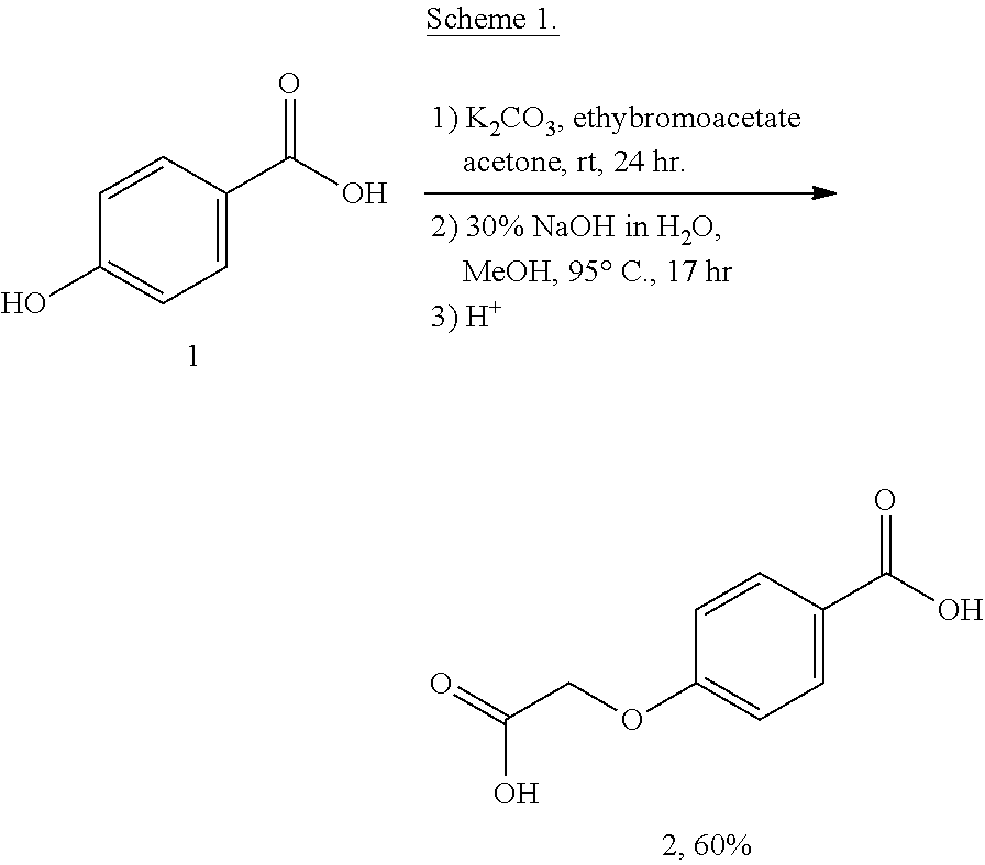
C1=C(C(O)=O)C=CC(OCC(=O)O)=C1.C1=C(C(O)=O)C=CC(O)=C1
